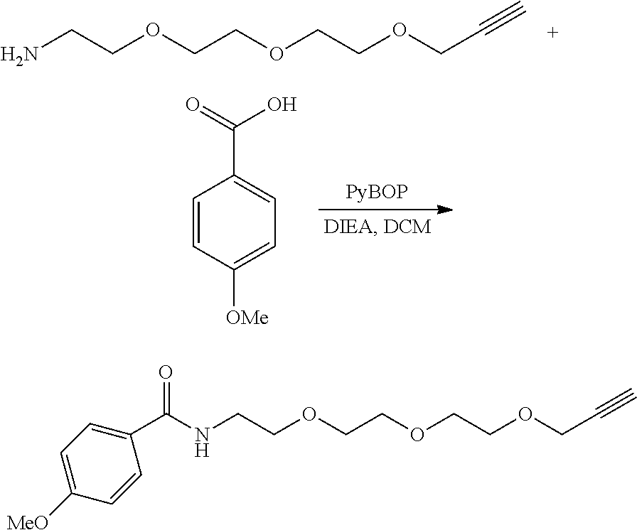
NCCOCCOCCOCC#C.C1=CC([OMe])=CC=C1C(=O)O.N(CCOCCOCCOCC#C)C(C1=CC=C([MeO])C=C1)=O
